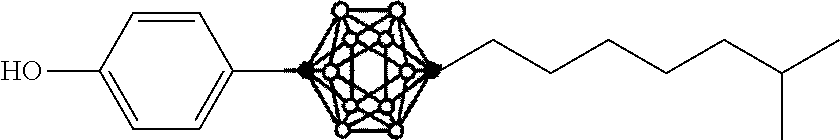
C1=C(O)C=CC(C)=C1.CCCCCCC(C)C
